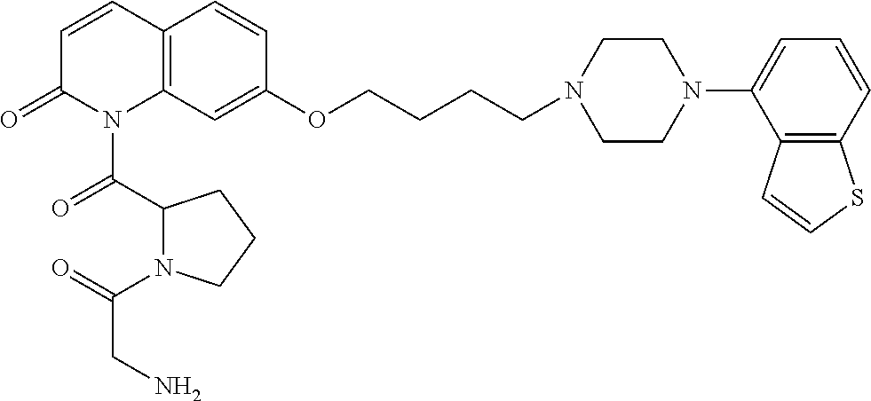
C1=CC2=C(N(C(C3N(C(=O)CN)CCC3)=O)C1=O)C=C(OCCCCN1CCN(C3=CC=CC4=C3C=CS4)CC1)C=C2
